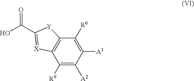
OC(=O)C1=[X]C2=C(C([R6])=C([A1])C([A2])=C2[R9])[Y]1
